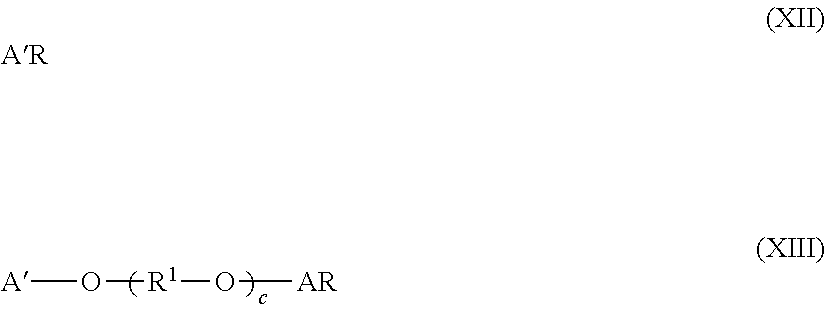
[R1](O[AR])O[A]
